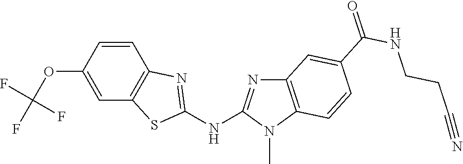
C1(OC(F)(F)F)=CC2=C(C=C1)N=C(NC1=NC3=C(N1C)C=CC(C(NCCC#N)=O)=C3)S2
